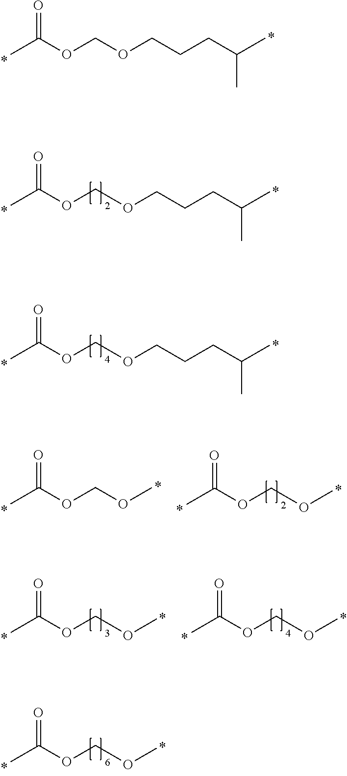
CC(OCOCCCC(C)C)=O.O(COCCCC(C)C)C(C)=O.O(COCCCC(C)C)C(C)=O.CC(OCOC)=O.O(COC)C(C)=O.O(COC)C(C)=O.O(COC)C(C)=O.O(COC)C(C)=O
